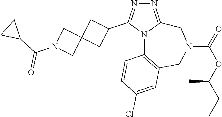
N1=C2N(C(C3CC4(C3)CN(C(C3CC3)=O)C4)=N1)C1=C(CN(C(=O)OC(CC)C)C2)C=C(Cl)C=C1
